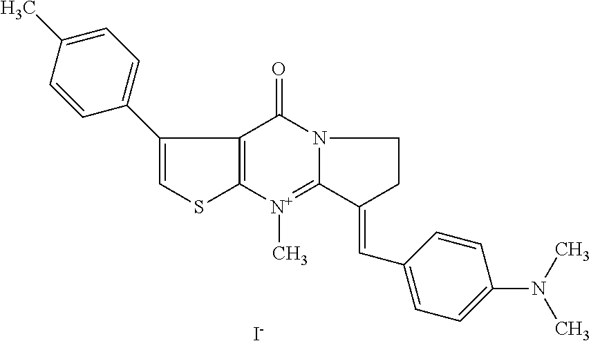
C12=C([N+](C)=C3N(C1=O)CCC3=CC1=CC=C(N(C)C)C=C1)SC=C2C1=CC=C(C)C=C1.[I-]
